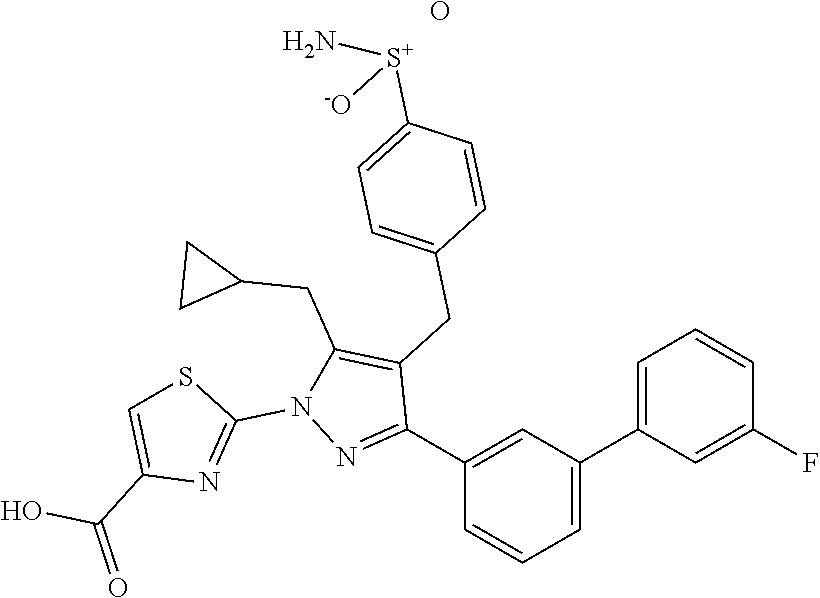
O.C1(C2=CC=CC(F)=C2)=CC=CC(C2=NN(C3=NC(C(=O)O)=CS3)C(CC3CC3)=C2CC2=CC=C([S+]([-O])N)C=C2)=C1
